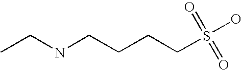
CCNCCCCS(=O)(O)=O
